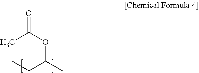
O=C(OC(C)CC)C
